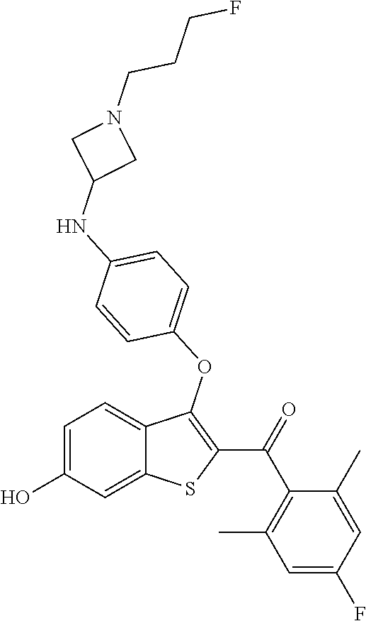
C1=C(O)C=C2C(=C1)C(OC1=CC=C(NC3CN(CCCF)C3)C=C1)=C(C(=O)C1=C(C)C=C(F)C=C1C)S2
